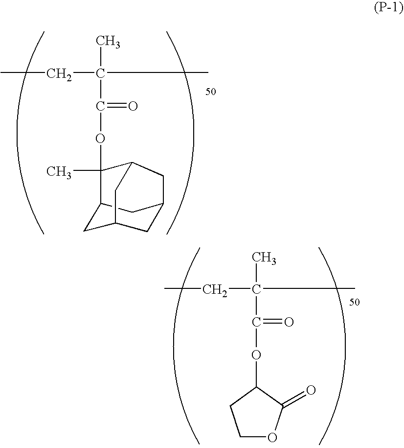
CC(CC)(C)C(=O)OC1(C)C2CC3CC(CC1C3)C2.CC(CC)(C)C(=O)OC1C(=O)OCC1
